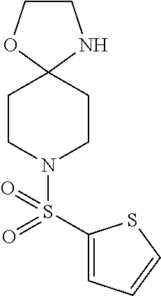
C1COC2(N1)CCN(S(C1=CC=CS1)(=O)=O)CC2
